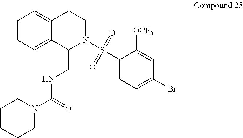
C1=CC=C2C(=C1)CCN(S(C1=CC=C(Br)C=C1[OCF3])(=O)=O)C2CNC(N1CCCCC1)=O
